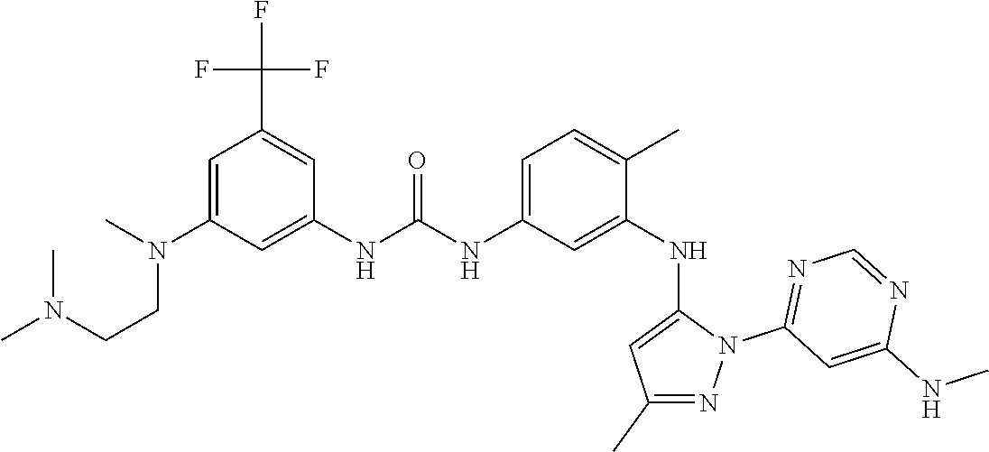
N(C1=CC=C(C)C(NC2=CC(C)=NN2C2=NC=NC(NC)=C2)=C1)C(NC1=CC(N(C)CCN(C)C)=CC(C(F)(F)F)=C1)=O
